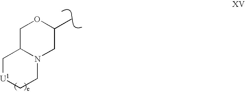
C1[U1]CCN2C1COC(C)C2
